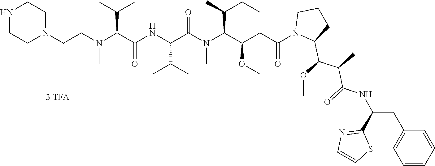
C1N(CCN(C(C(NC(C(N(C(C(CC(N2C(C(OC)C(C)C(=O)NC(CC3=CC=CC=C3)C3=NC=CS3)CCC2)=O)OC)C(C)CC)C)=O)C(C)C)=O)C(C)C)C)CCNC1
